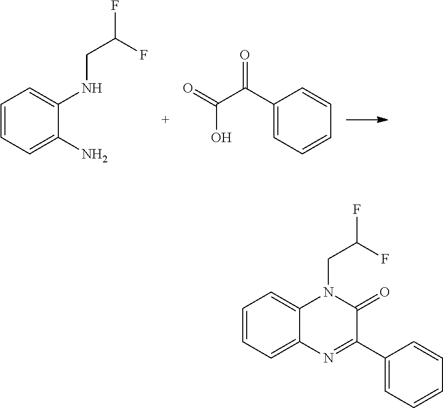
C1=CC=C(N)C(NCC(F)F)=C1.C1(C(C(=O)O)=O)=CC=CC=C1.C1=CC=C2C(=C1)N(CC(F)F)C(=O)C(C1=CC=CC=C1)=N2
